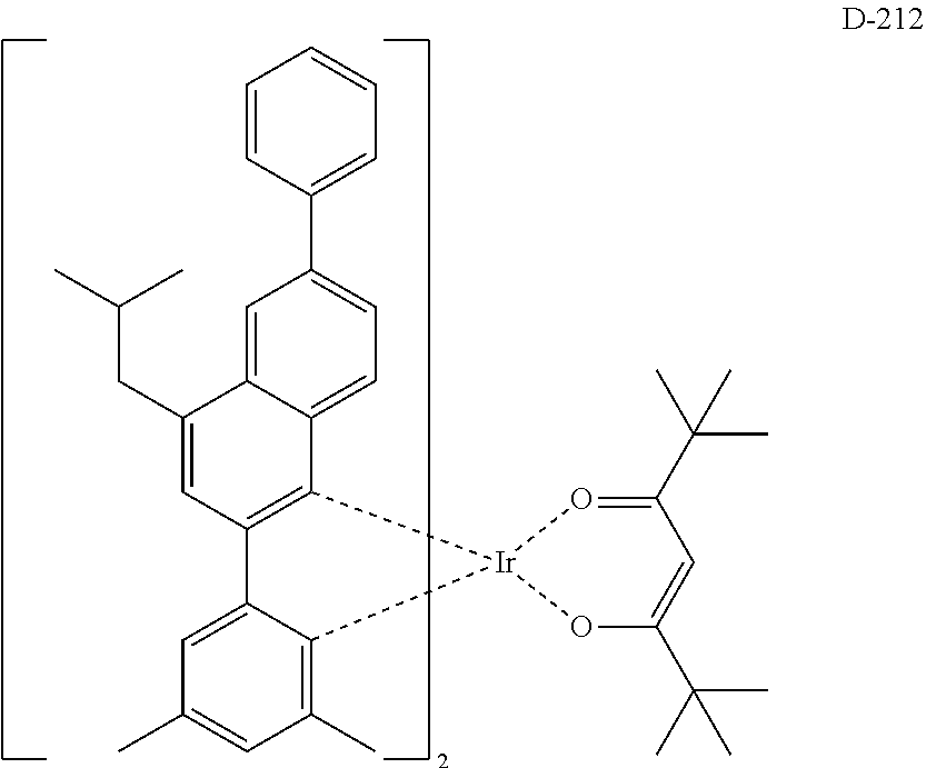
C1=C2C(=CC=C1C1=CC=CC=C1)C1=C(C=C2CC(C)C)C2=CC(C)=CC(C)=C2[Ir]12OC(C(C)(C)C)=CC(C(C)(C)C)=O2
